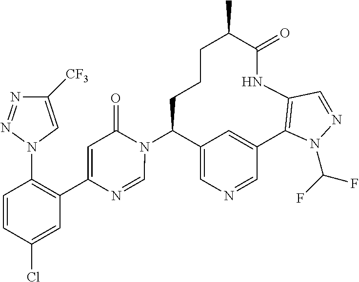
C12=CN=CC(=C1)C1=C(NC(=O)C(C)CCCC2N2C(=O)C=C(C3=C(N4C=C([CF3])N=N4)C=CC(Cl)=C3)N=C2)C=NN1C(F)F
